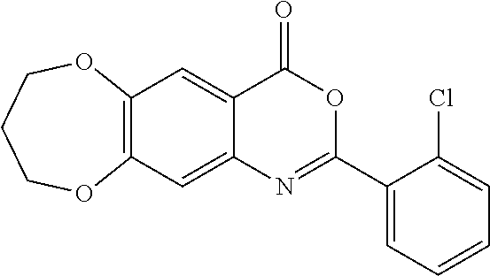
C12=C(C=C3C(=C1)C(=O)OC(C1=CC=CC=C1Cl)=N3)OCCCO2
